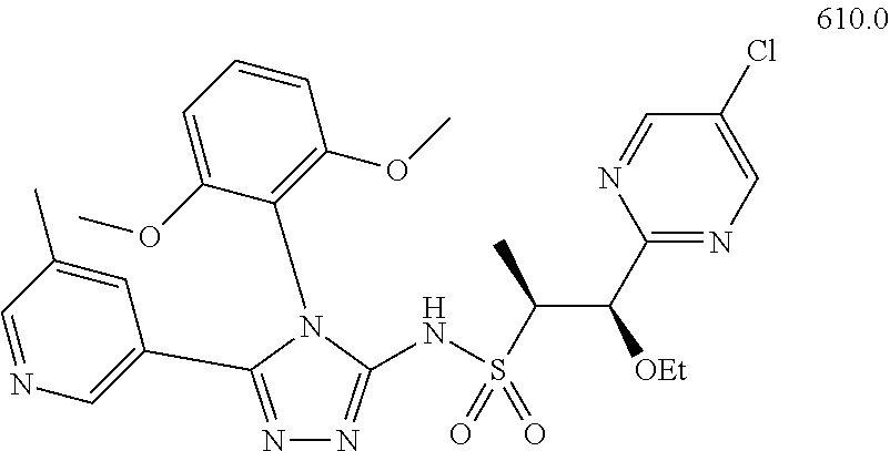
C1=C(C)C=NC=C1C1=NN=C(NS(C(C(C2=NC=C(Cl)C=N2)[OEt])C)(=O)=O)N1C1=C(OC)C=CC=C1OC
